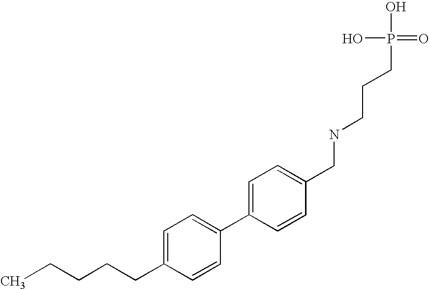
C1=CC(CNCCCP(O)(O)=O)=CC=C1C1=CC=C(CCCCC)C=C1
